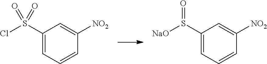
C1(S(Cl)(=O)=O)=CC=CC([NO2])=C1.C1(S([NaO])=O)=CC=CC([NO2])=C1
